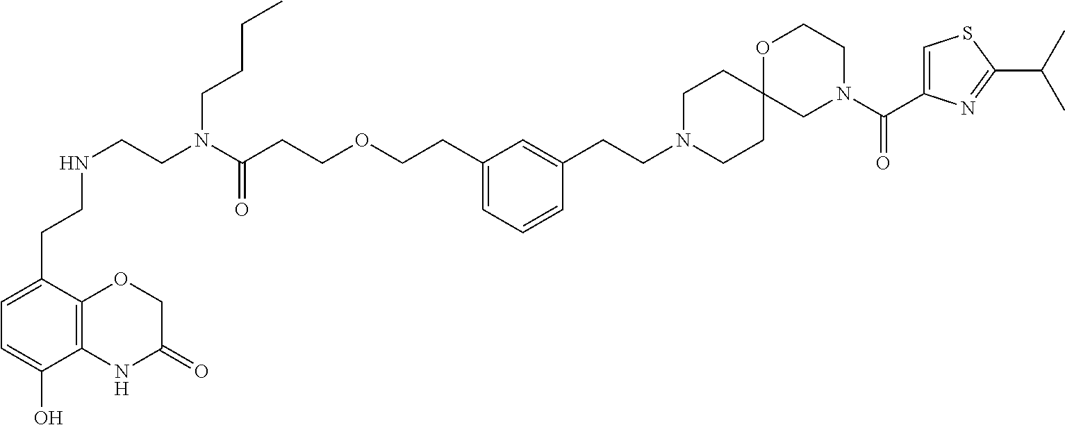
C1CC2(CCN1CCC1=CC(CCOCCC(N(CCNCCC3=CC=C(O)C4=C3OCC(=O)N4)CCCC)=O)=CC=C1)CN(C(C1=CSC(C(C)C)=N1)=O)CCO2
